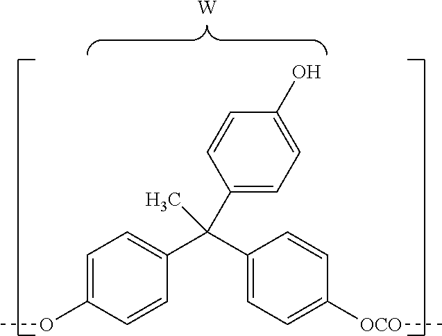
[W].C1=C(OC)C=CC(C(C2=CC=C([OCO]C)C=C2)(C2=CC=C(O)C=C2)C)=C1
